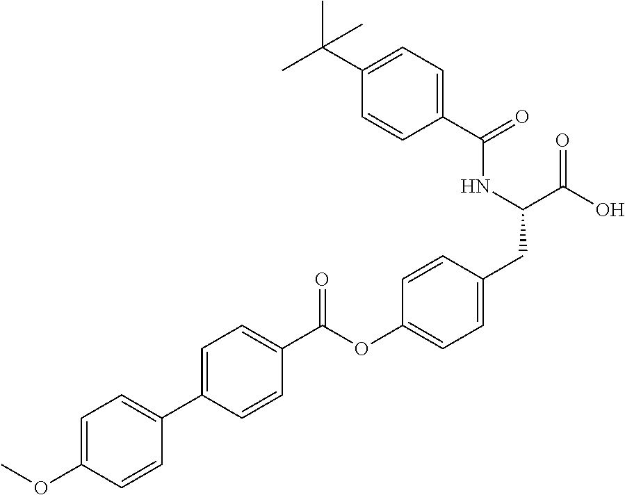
C1=C(C2=CC=C(OC)C=C2)C=CC(C(OC2=CC=C(CC(C(O)=O)NC(C3=CC=C(C(C)(C)C)C=C3)=O)C=C2)=O)=C1
